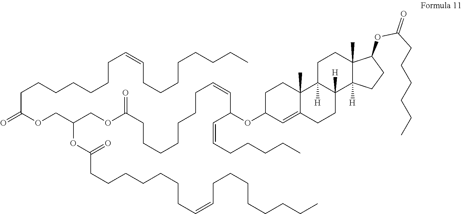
C1C(OC(C=CCCCCC)C=CCCCCCCCC(=O)OCC(OC(CCCCCCCC=CCCCCCCCC)=O)COC(CCCCCCCC=CCCCCCCCC)=O)C=C2C(C)(C1)C1([H])C([H])(CC2)C2([H])C(C)(CC1)C(OC(CCCCCC)=O)CC2
